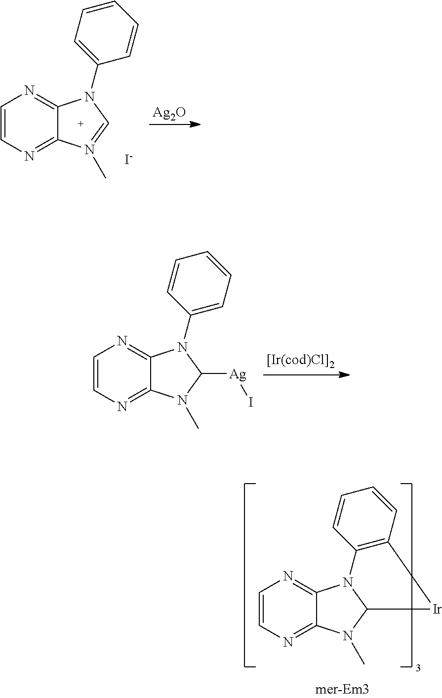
C1=CN=C2C(=N1)N(C1=CC=CC=C1)C=N2C.[I-].[Ag2O].C1=CN=C2C(=N1)N(C1=CC=CC=C1)C([Ag]I)N2C.C1=CN=C2C(=N1)N1C(N2C)[Ir]C2=C1C=CC=C2
